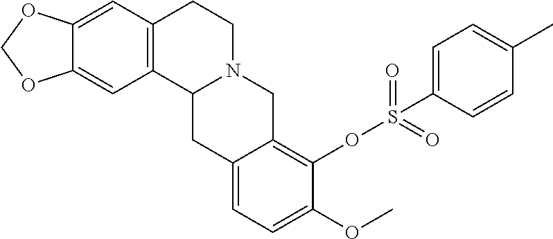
C12=CC3=C(C=C1OCO2)CCN1C3CC2=CC=C(OC)C(OS(=O)(=O)C3=CC=C(C)C=C3)=C2C1
